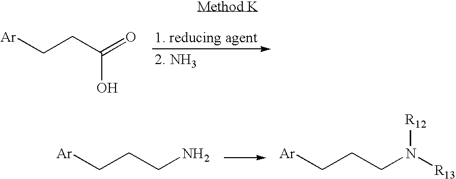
C(CC(=O)O)[Ar].C(CCN)[Ar].C(CCN([R13])[R12])[Ar]
